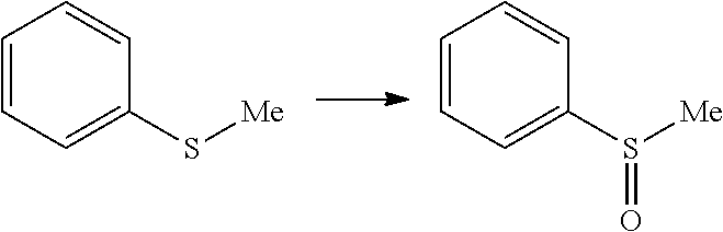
C1=CC=C(S[Me])C=C1.C1=CC=C(S([Me])=O)C=C1
